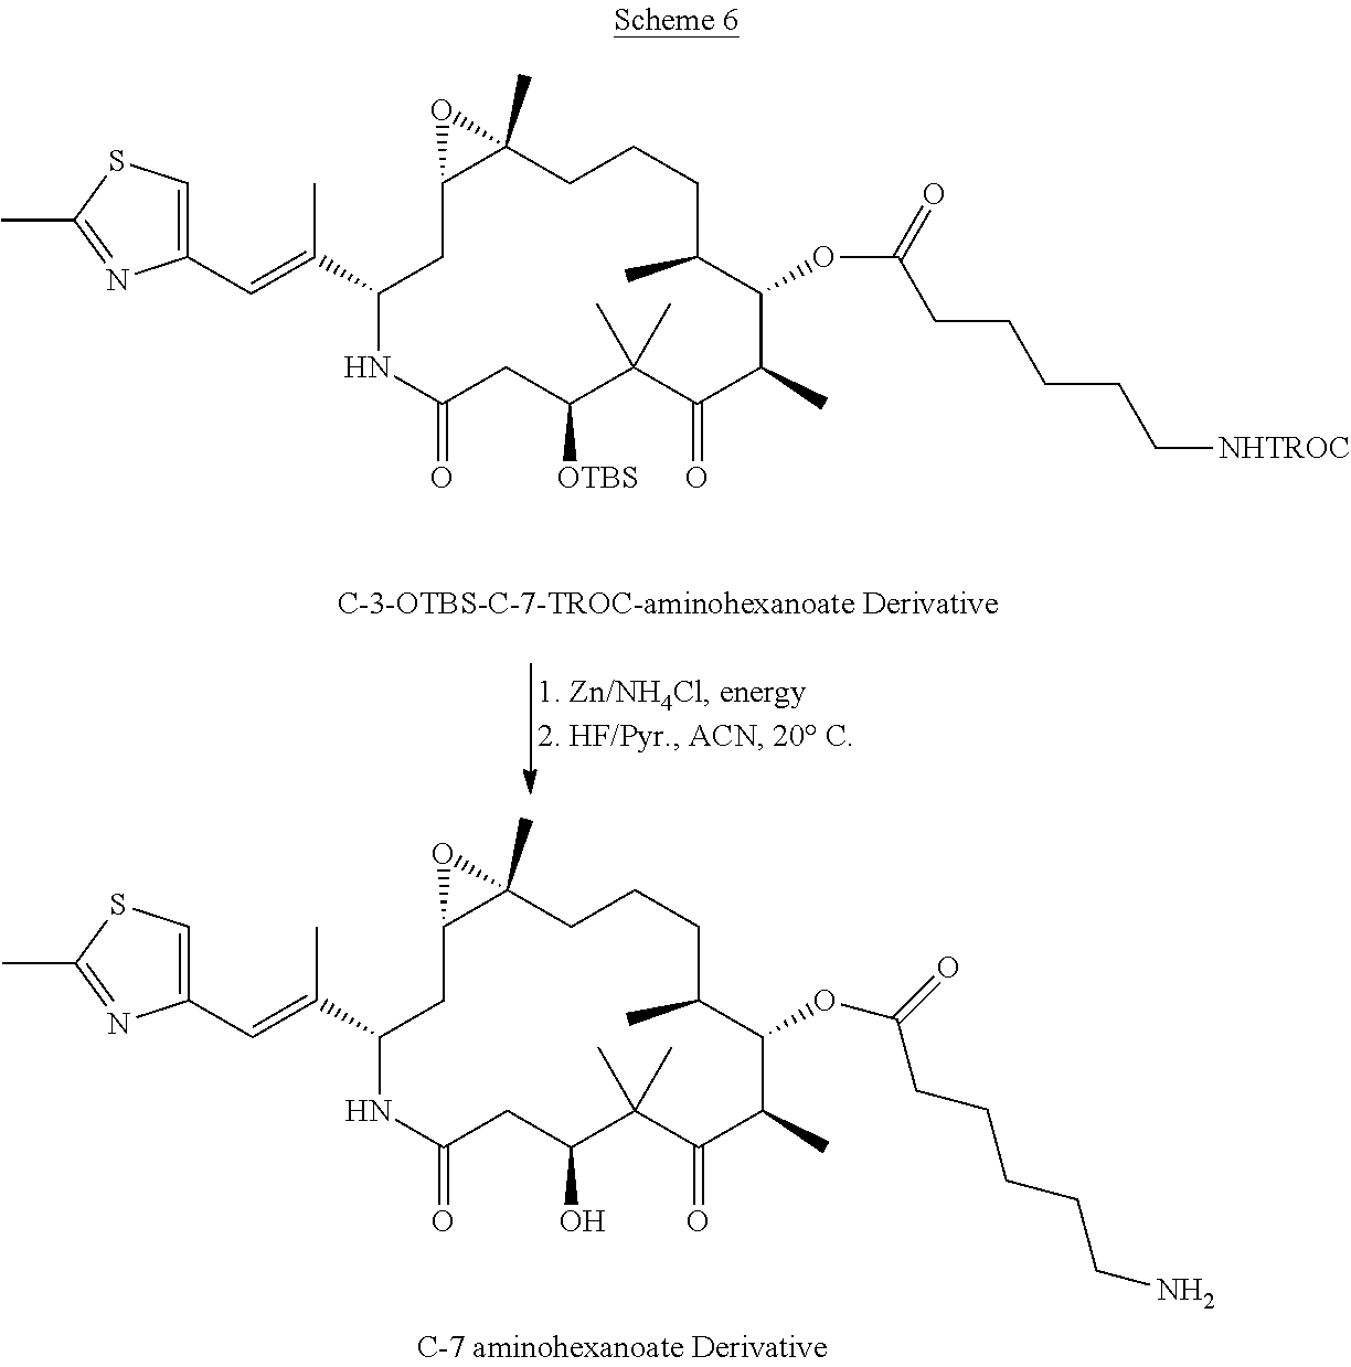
C1(C(C)=CC2=CSC(C)=N2)NC(=O)CC(O)C(C)(C)C(=O)C(C)C(OC(CCCCCN)=O)C(C)CCCC2(C)C(C1)O2.C1(C(C)=CC2=CSC(C)=N2)NC(=O)CC([OTBS])C(C)(C)C(=O)C(C)C(OC(CCCCC[NHTROC])=O)C(C)CCCC2(C)C(C1)O2
